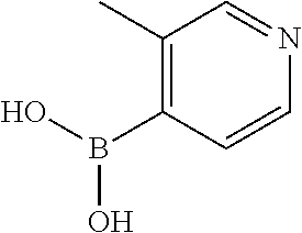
C1(C)=C(B(O)O)C=CN=C1
